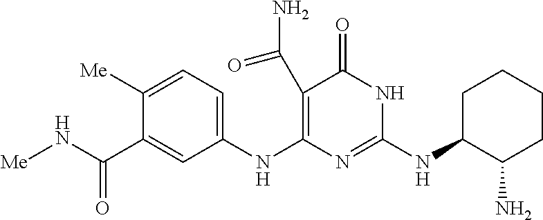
C1([Me])=CC=C(NC2=C(C(=O)N)C(=O)NC(NC3C(N)CCCC3)=N2)C=C1C(N[Me])=O
